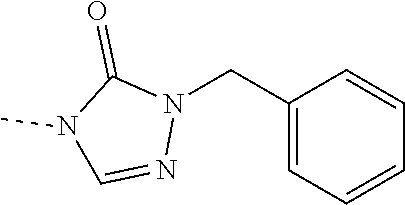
C1(CN2C(=O)N(C)C=N2)=CC=CC=C1
